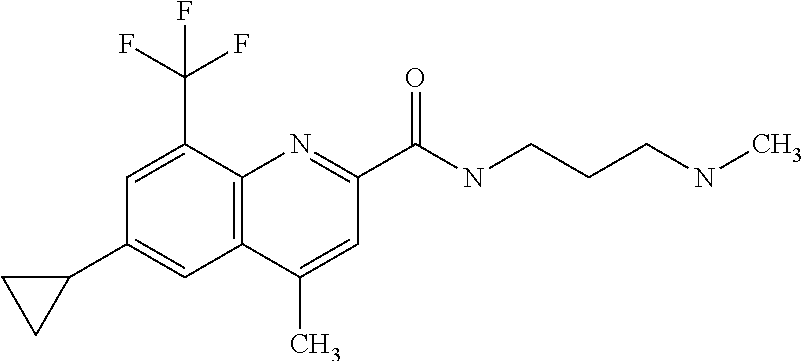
C1(C)=CC(C(NCCCNC)=O)=NC2=C1C=C(C1CC1)C=C2C(F)(F)F
